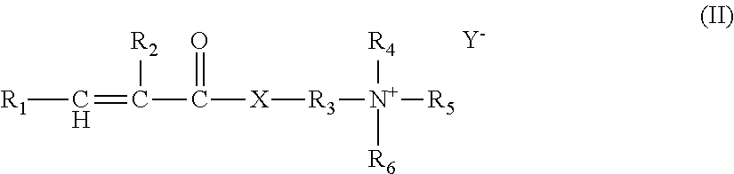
[R1]C=C(C([X][R3][N+]([R5])([R6])[R4])=O)[R2].[Y]
